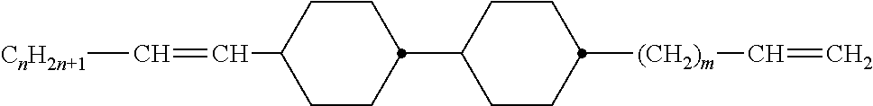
C1(C2CCC(C=C[CnH2n+1])CC2)CCC([(CH2)m]C=C)CC1
